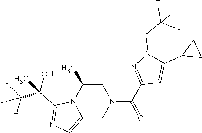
C1C(C)N2C(=CN=C2C(C(F)(F)F)(O)C)CN1C(C1=NN(CC(F)(F)F)C(C2CC2)=C1)=O
